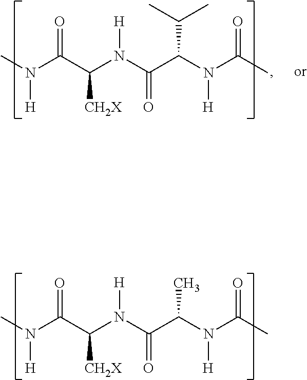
CN(C(C(N(C(C(N(C(C)=O)[H])C(C)C)=O)[H])[CH2X])=O)[H].CN(C(C(N(C(C(N(C(C)=O)[H])C)=O)[H])[CH2X])=O)[H]
